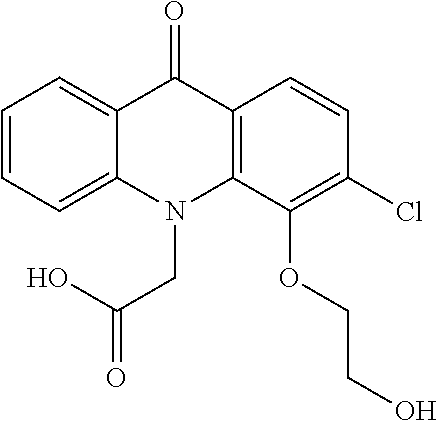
C12=CC=CC=C1N(CC(O)=O)C1=C(C2=O)C=CC(Cl)=C1OCCO
